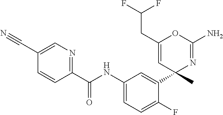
C1(C(NC2=CC=C(F)C(C3(C)N=C(N)OC(CC(F)F)=C3)=C2)=O)=NC=C(C#N)C=C1
